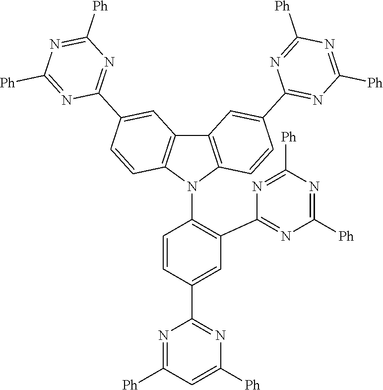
C1=C(C2=NC([Ph])=CC([Ph])=N2)C=CC(N2C3=C(C4=C2C=CC(C2=NC([Ph])=NC([Ph])=N2)=C4)C=C(C2=NC([Ph])=NC([Ph])=N2)C=C3)=C1C1=NC([Ph])=NC([Ph])=N1
